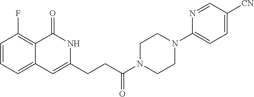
C1=CC=C2C(=C1F)C(=O)NC(CCC(N1CCN(C3=CC=C([CN])C=N3)CC1)=O)=C2
